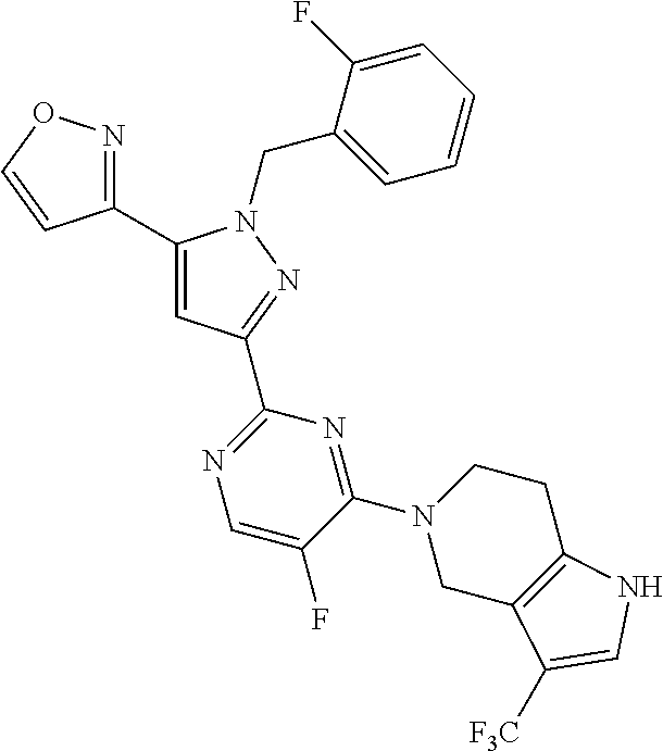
C1(C2=NOC=C2)=CC(C2=NC=C(F)C(N3CC4=C(CC3)NC=C4[F3C])=N2)=NN1CC1=CC=CC=C1F
